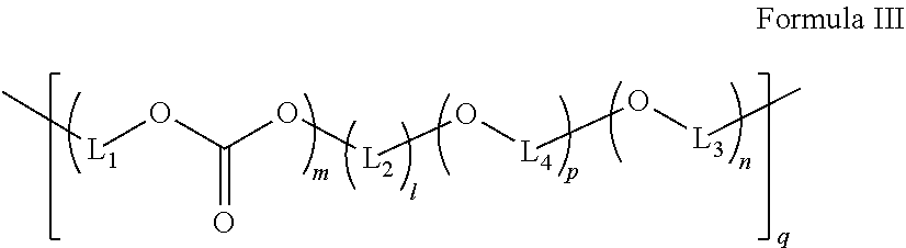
C[L1]OC(O[L2]O[L4]O[L3]C)=O
